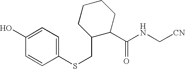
OC1=CC=C(SCC2C(C(NC[CN])=O)CCCC2)C=C1
